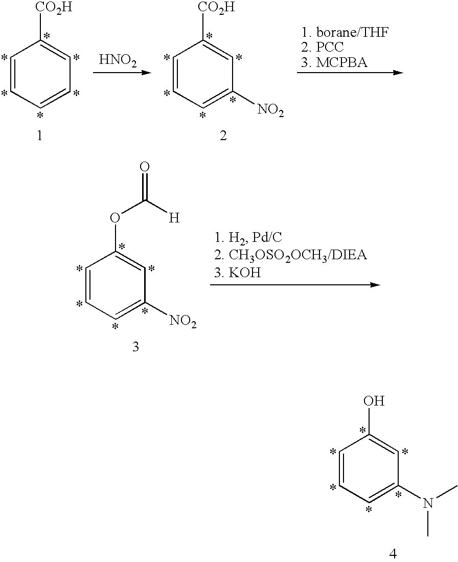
C1=CC=CC=C1[CO2H].[HNO2].C1=CC=C([NO2])C=C1[CO2H].C1=CC=C([NO2])C=C1OC(=O)[H].C1=CC=C(N(C)C)C=C1O
